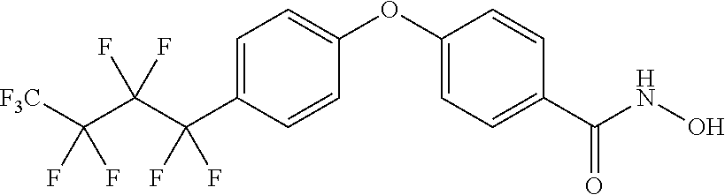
C1=C(C(C(C([F3C])(F)F)(F)F)(F)F)C=CC(OC2=CC=C(C(NO)=O)C=C2)=C1
